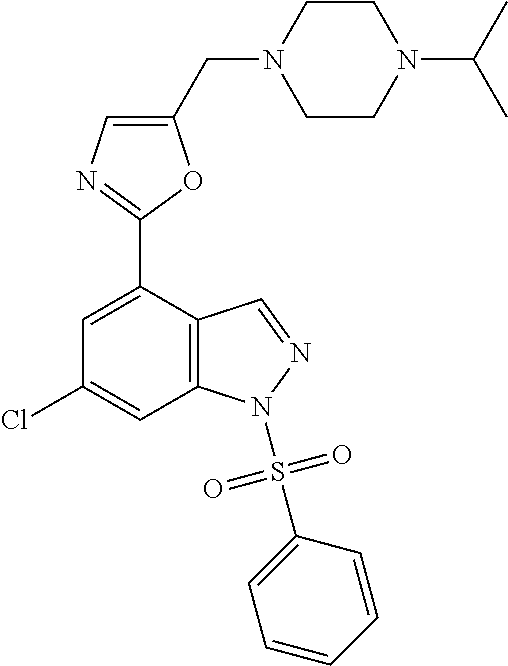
C12=C(C(C3=NC=C(CN4CCN(C(C)C)CC4)O3)=CC(Cl)=C1)C=NN2S(C1=CC=CC=C1)(=O)=O
